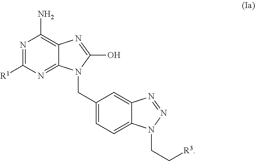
N1=C([R1])N=C2C(=C1N)N=C(O)N2CC1=CC=C2C(=C1)N=NN2CC[R3]
